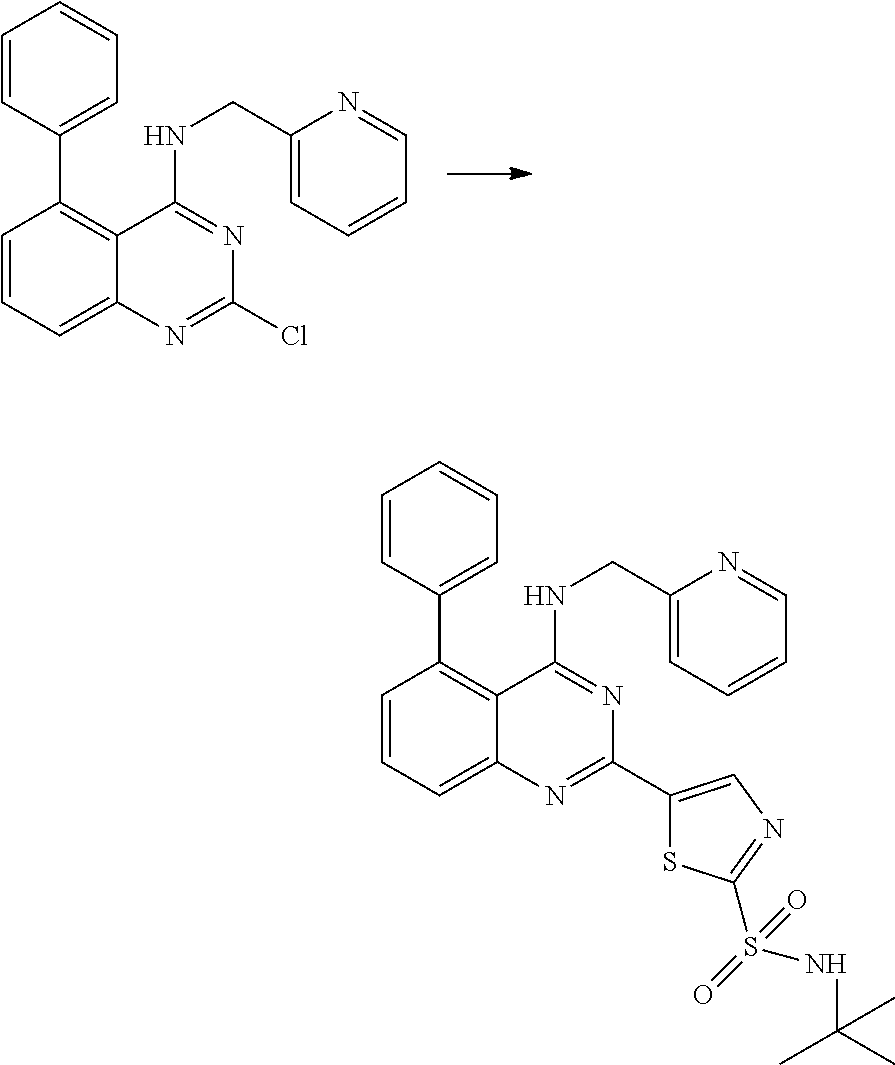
C1=CC=C2C(=C1C1=CC=CC=C1)C(NCC1=CC=CC=N1)=NC(Cl)=N2.C1=CC=C2C(=C1C1=CC=CC=C1)C(NCC1=CC=CC=N1)=NC(C1=CN=C(S(=O)(NC(C)(C)C)=O)S1)=N2
